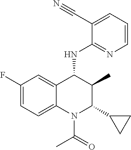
C1(C#N)=CC=CN=C1NC1C(C)C(C2CC2)N(C(=O)C)C2=CC=C(F)C=C12
